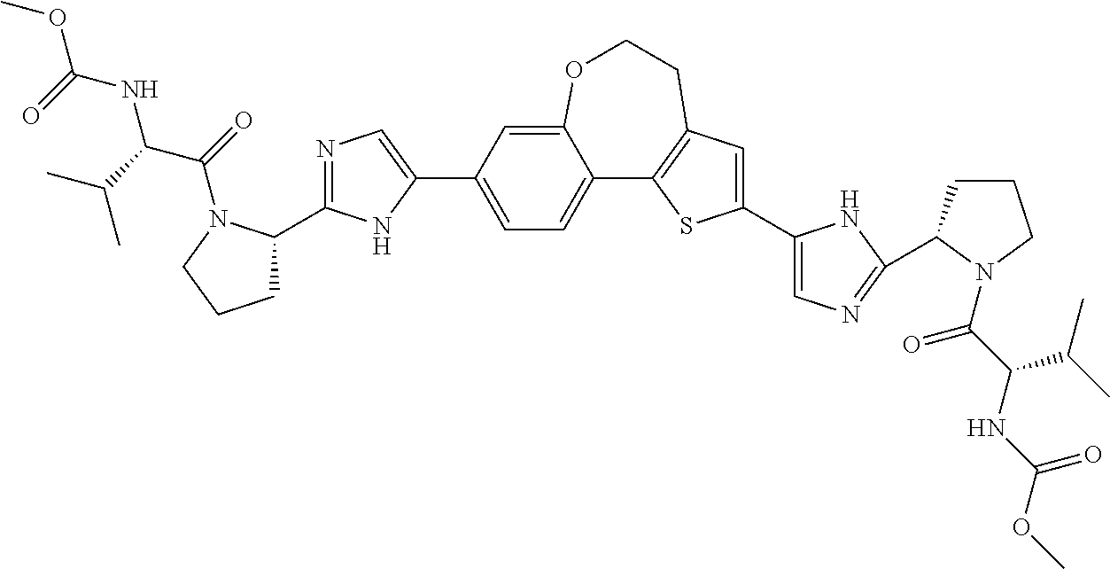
C1(C2=CC=C3C(=C2)OCCC2=C3SC(C3=CN=C(C4CCCN4C(C(C(C)C)NC(OC)=O)=O)N3)=C2)=CN=C(C2CCCN2C(=O)C(C(C)C)NC(=O)OC)N1
